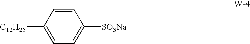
C1([C12H25])=CC=C([SO3Na])C=C1
